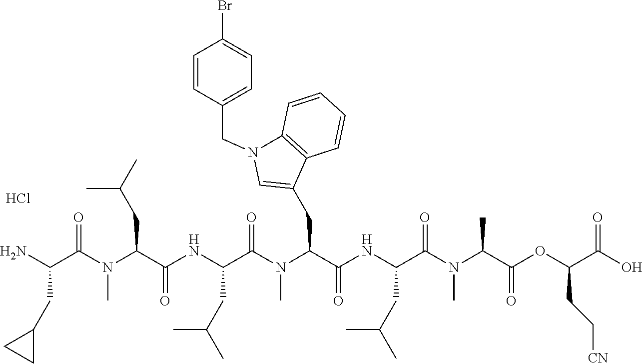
NC(C(N(C(C(NC(C(N(C(C(NC(C(N(C(C(OC(C(O)=O)CC[CN])=O)C)C)=O)CC(C)C)=O)CC1=CN(CC2=CC=C(Br)C=C2)C2=C1C=CC=C2)C)=O)CC(C)C)=O)CC(C)C)C)=O)CC1CC1.Cl
